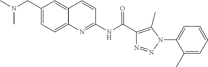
C1(NC(=O)C2=C(C)N(C3=CC=CC=C3C)N=N2)=NC2=CC=C(CN(C)C)C=C2C=C1
